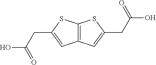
C12=C(C=C(CC(O)=O)S1)C=C(CC(O)=O)S2
